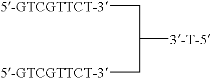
[5-GTCGTTCT-3]CC([3-T-5])C[5-GTCGTTCT-3]
